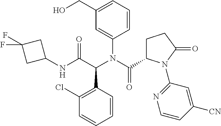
C1(Cl)=C(C(C(NC2CC(F)(F)C2)=O)N(C(=O)C2CCC(=O)N2C2=NC=CC([CN])=C2)C2=CC(CO)=CC=C2)C=CC=C1
